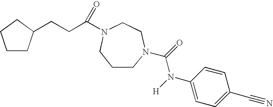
C1CN(C(=O)N([H])C2=CC=C(C#N)C=C2)CCN(C(CCC2CCCC2)=O)C1
